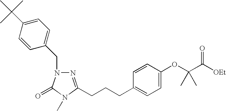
C(CCC1=CC=C(OC(C([OEt])=O)(C)C)C=C1)C1=NN(CC2=CC=C(C(C)(C)C)C=C2)C(=O)N1C
